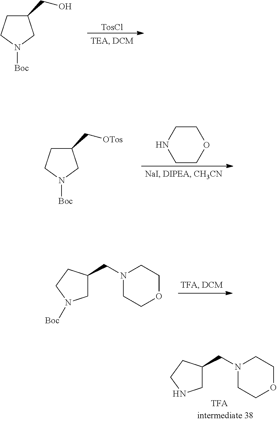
C1C(CN2CCOCC2)CCN1[Boc].C1C(CN2CCOCC2)CCN1.[TosCl].C1CN([Boc])CC1CO.C1CNCCO1.C1CN([Boc])CC1C[OTos]
